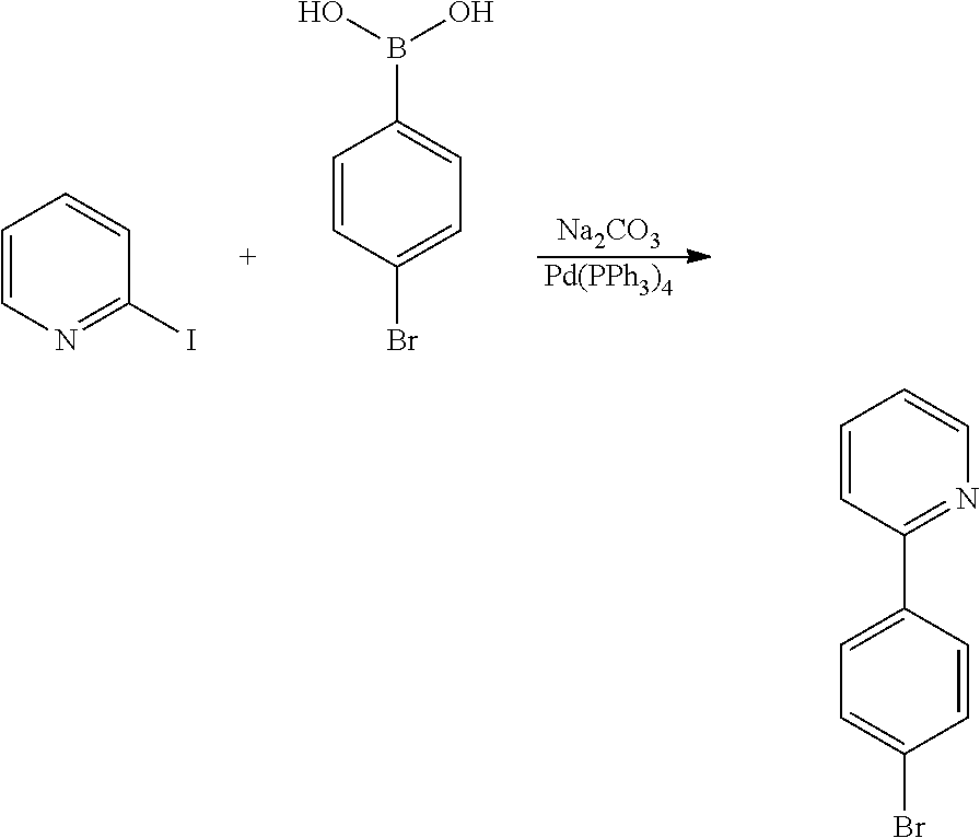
[Na2CO3].[Pd(PPh3)4].C1=CN=C(I)C=C1.C1=CC(Br)=CC=C1B(O)O.C1=CC(C2=CC=C(Br)C=C2)=NC=C1
